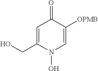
C1=C([OPMB])C(=O)C=C(CO)N1O
